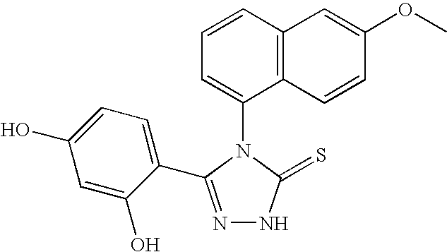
N1=C(C2=CC=C(O)C=C2O)N(C2=CC=CC3=C2C=CC(OC)=C3)C(=S)N1
